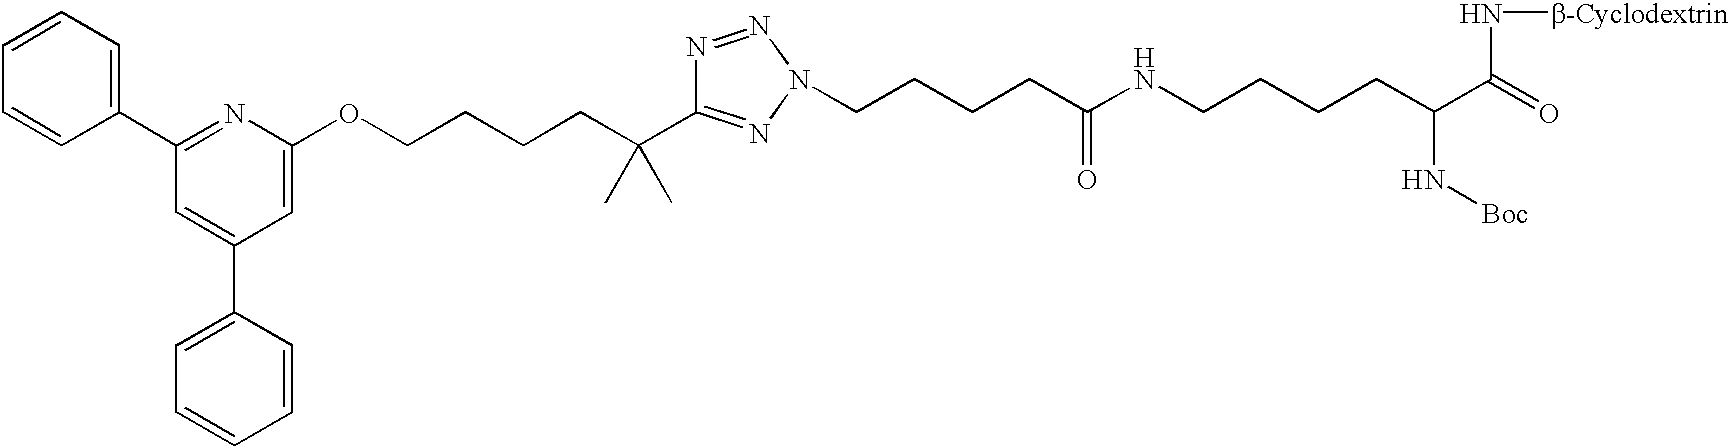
C1=CC=CC(C2=NC(OCCCCC(C)(C)C3=NN(CCCCC(NCCCCC(C(=O)N[b-Cyclodextrin])N[Boc])=O)N=N3)=CC(C3=CC=CC=C3)=C2)=C1
